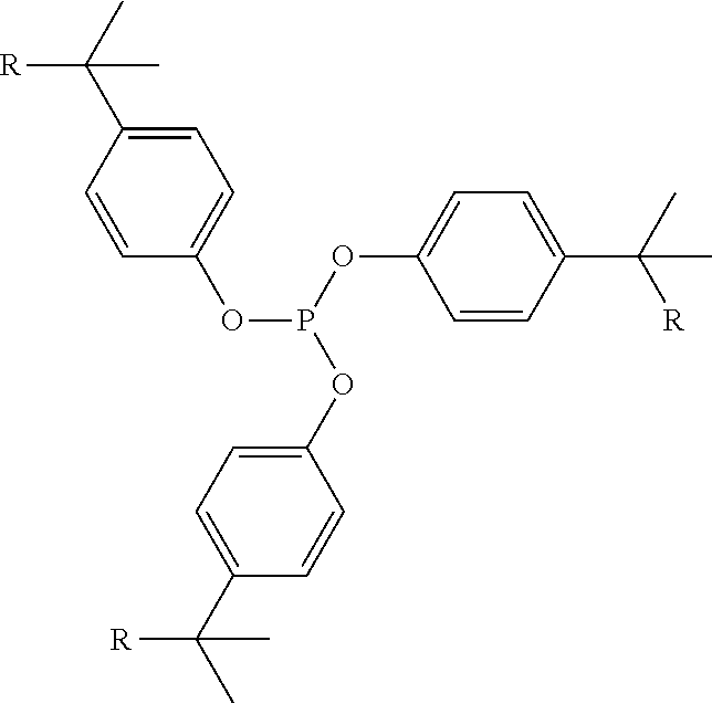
C1=C(C(C)([R])C)C=CC(OP(OC2=CC=C(C(C)([R])C)C=C2)OC2=CC=C(C(C)([R])C)C=C2)=C1
